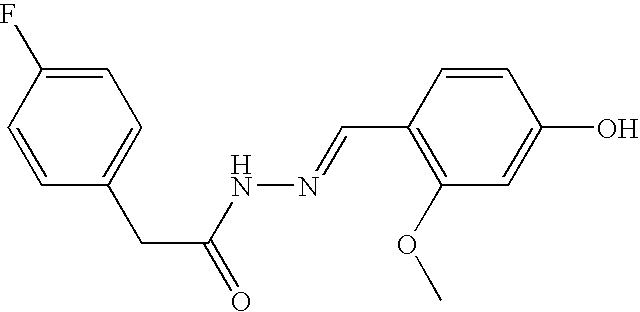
C1=C(F)C=CC(CC(=O)NN=CC2=C(OC)C=C(O)C=C2)=C1
